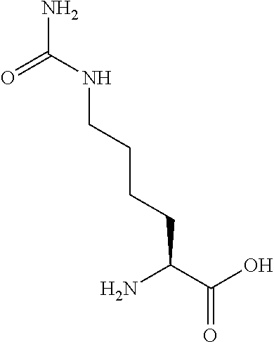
NC(C(O)=O)CCCCNC(N)=O
